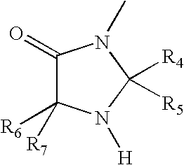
C1(=O)C([R6])([R7])N([H])C([R4])([R5])N1C
